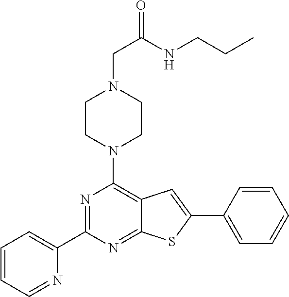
N1=C(C2=CC=CC=N2)N=C2C(=C1N1CCN(CC(=O)NCCC)CC1)C=C(C1=CC=CC=C1)S2
